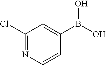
B(O)(O)C1=C(C)C(Cl)=NC=C1
